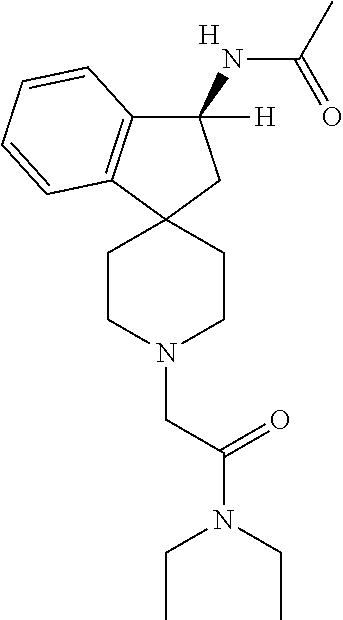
C1(NC(C)=O)([H])C2=C(C3(C1)CCN(CC(N(CC)CC)=O)CC3)C=CC=C2.[H]
